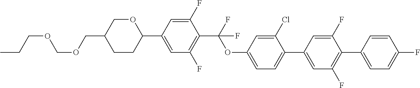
CCCOCOCC1CCC(C2=CC(F)=C(C(F)(OC3=CC=C(C4=CC(F)=C(C5=CC=C(F)C=C5)C(F)=C4)C(Cl)=C3)F)C(F)=C2)OC1
